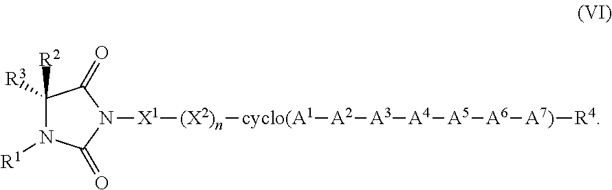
C1([R3])([R2])N([R1])C(=O)N([X1][(X2)n][cyclo(A1][A2][A3][A4][A5][A6][A7)][R4])C1=O
